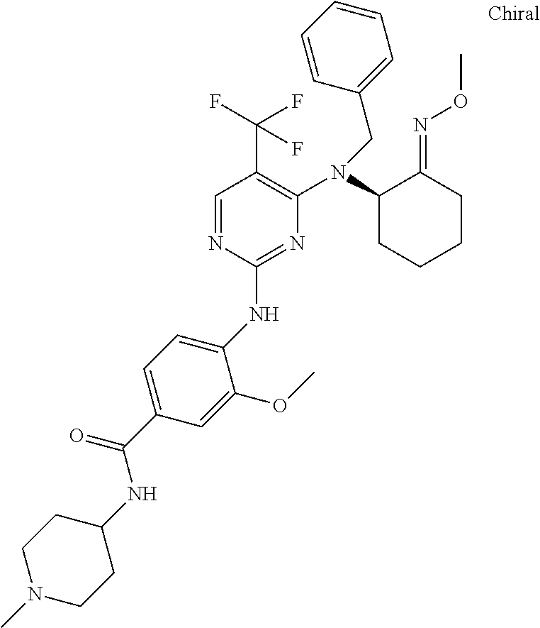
C1(NC2=CC=C(C(NC3CCN(C)CC3)=O)C=C2OC)=NC(N(C2CCCCC2=NOC)CC2=CC=CC=C2)=C(C(F)(F)F)C=N1
